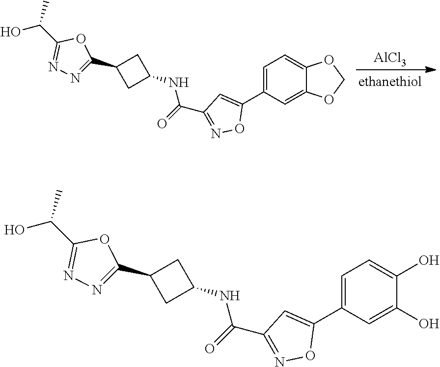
[AlCl3].C1=C(C2=CC(C(=O)NC3CC(C4=NN=C(C(O)C)O4)C3)=NO2)C=C2C(=C1)OCO2.C1=C(C2=CC(C(=O)NC3CC(C4=NN=C(C(O)C)O4)C3)=NO2)C=C(O)C(O)=C1
